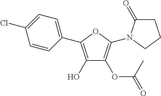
C1(C2=C(O)C(OC(=O)C)=C(N3C(=O)CCC3)O2)=CC=C(Cl)C=C1
